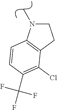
C1CC2=C(N1C)C=CC(C(F)(F)F)=C2Cl
